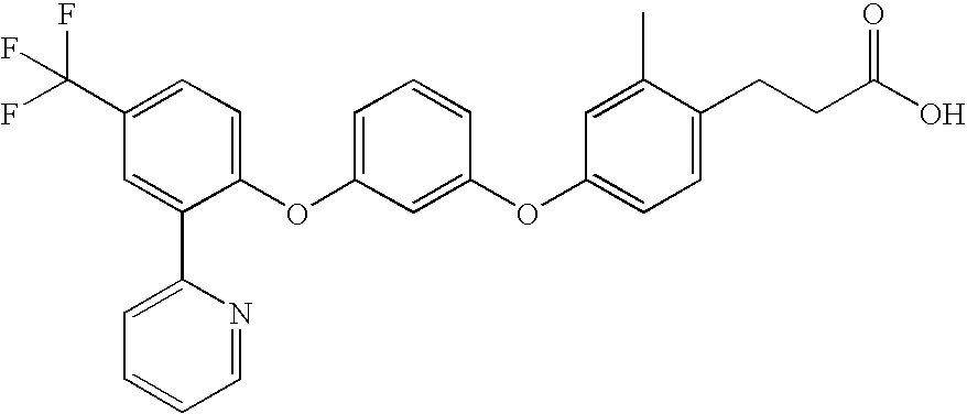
C1=C(C(F)(F)F)C=C(C2=CC=CC=N2)C(OC2=CC=CC(OC3=CC=C(CCC(O)=O)C(C)=C3)=C2)=C1
